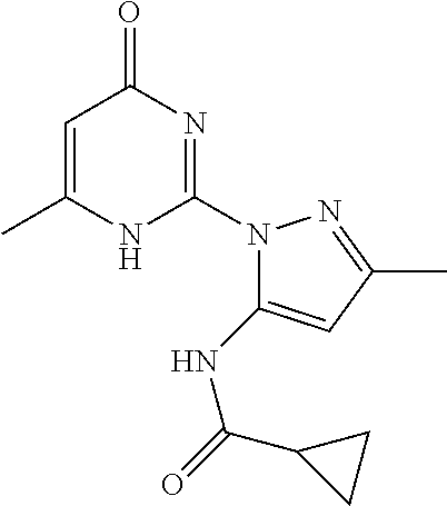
C1=C(C)NC(N2C(NC(=O)C3CC3)=CC(C)=N2)=NC1=O
